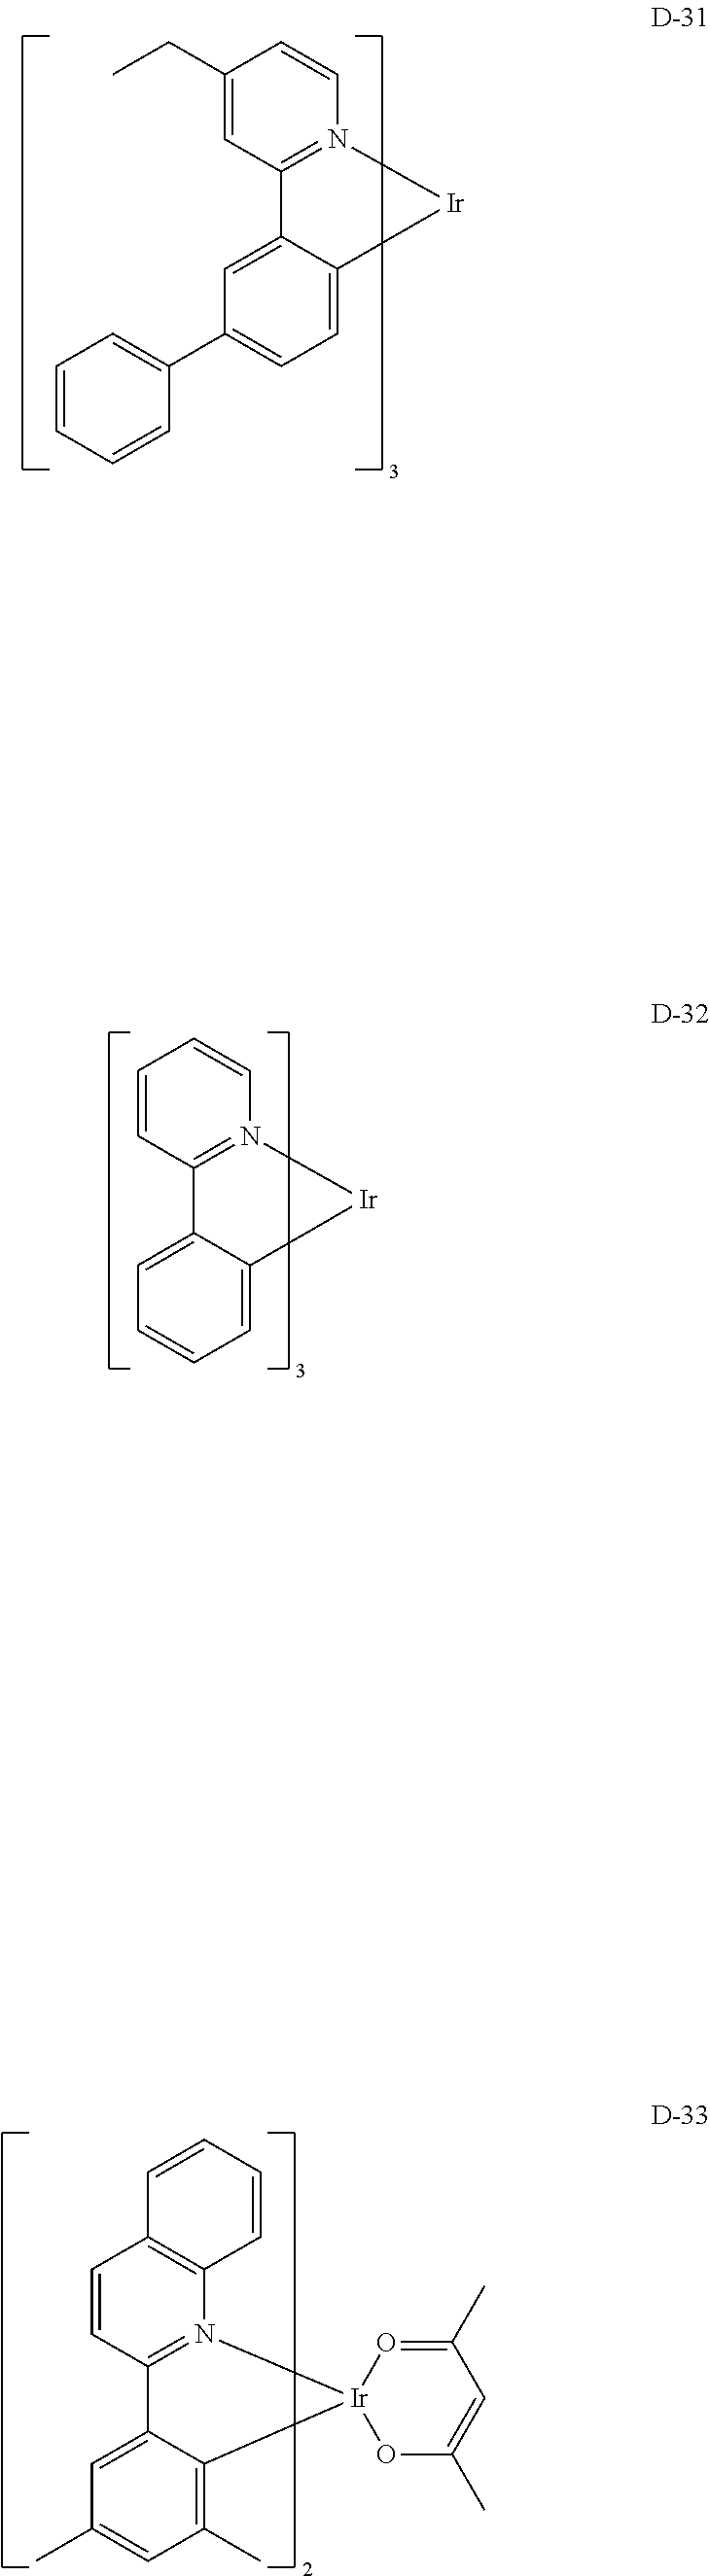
C1=CC=CN2=C1C1=CC=CC=C1[Ir]2.C1=CC2=C(N3=C1C1=CC(C)=CC(C)=C1[Ir]31OC(C)=CC(C)=O1)C=CC=C2.C1=C(CC)C=CN2=C1C1=CC(C3=CC=CC=C3)=CC=C1[Ir]2
